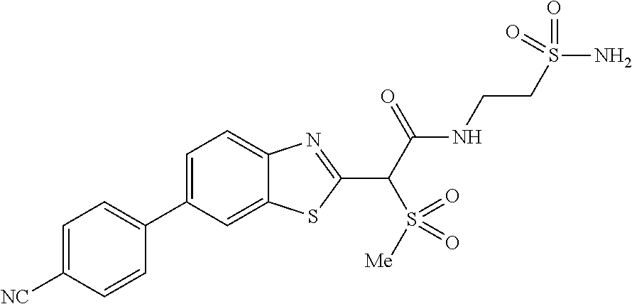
C1(C2=CC=C([NC])C=C2)=CC=C2C(=C1)SC(C(C(NCCS(N)(=O)=O)=O)S(=O)([Me])=O)=N2
